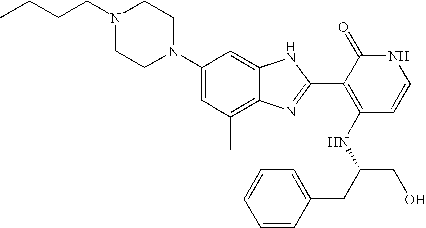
C1(C)=C2C(=CC(N3CCN(CCCC)CC3)=C1)NC(C1=C(NC(CO)CC3=CC=CC=C3)C=CNC1=O)=N2
